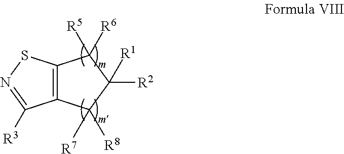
N1=C([R3])C2=C(S1)C([R6])([R5])C([R2])([R1])C2([R7])[R8]
